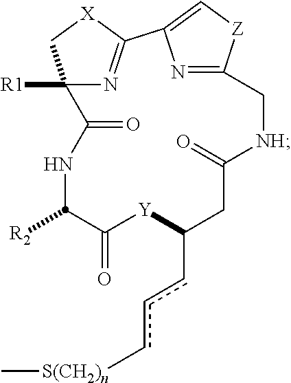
N1C([R2])C(=O)[Y]C(ccc[S(CH2)n]C)CC(=O)[NH]CC2=NC(=C[Z]2)C2=NC([R1])(C1=O)C[X]2
